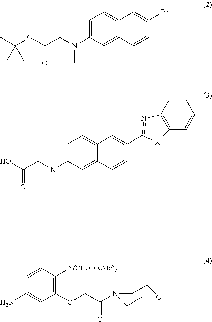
O(C(CN(C1=CC=C2C(=C1)C=CC(Br)=C2)C)=O)C(C)(C)C.OC(CN(C1=CC=C2C(=C1)C=CC(C1=NC3=C(C=CC=C3)[X]1)=C2)C)=O.C1=CC(N)=CC(OCC(N2CCOCC2)=O)=C1[N(CH2CO2Me)2]
